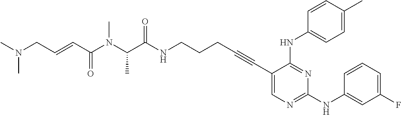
C1(C#CCCCNC(C(N(C(C=CCN(C)C)=O)C)C)=O)=CN=C(NC2=CC(F)=CC=C2)N=C1NC1=CC=C(C)C=C1
